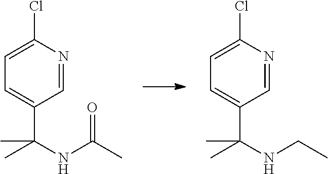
C1=C(C(NCC)(C)C)C=NC(Cl)=C1.C1=C(C(NC(C)=O)(C)C)C=NC(Cl)=C1
